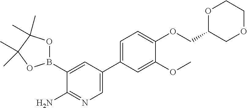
B1(C2=CC(C3=CC=C(OCC4COCCO4)C(OC)=C3)=CN=C2N)OC(C)(C)C(C)(C)O1
